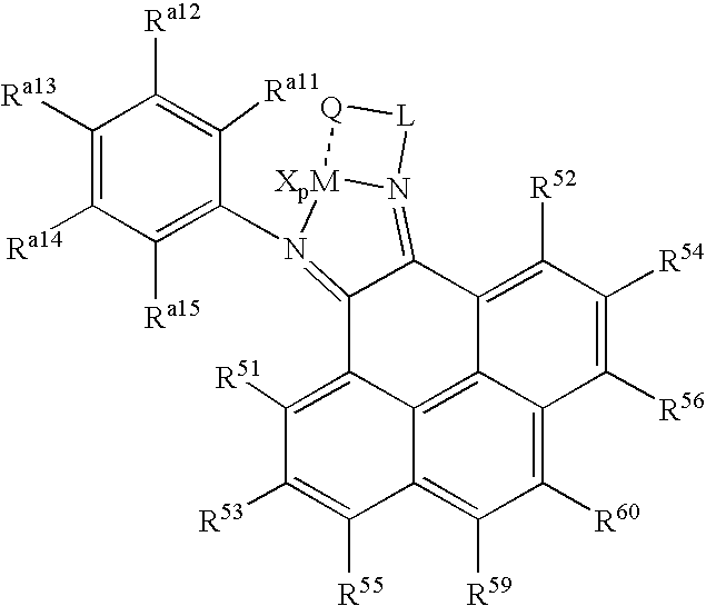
C12=C([R51])C([R53])=C([R55])C3=C([R59])C([R60])=C4C(=C13)C(=C([R52])C([R54])=C4[R56])C1=N3[XpM](N(C4=C([Ra15])C([Ra14])=C([Ra13])C([Ra12])=C4[Ra11])=C21)[Q][L]3
